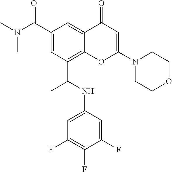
C1(C(N(C)C)=O)=CC(C(NC2=CC(F)=C(F)C(F)=C2)C)=C2C(=C1)C(=O)C=C(N1CCOCC1)O2
